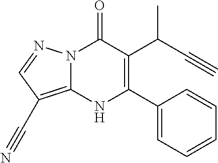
N12C(=C(C#N)C=N1)NC(C1=CC=CC=C1)=C(C(C#C)C)C2=O
